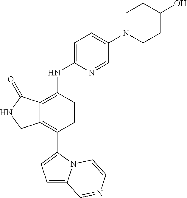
C1=C2N(C(C3=C4C(=C(NC5=CC=C(N6CCC(O)CC6)C=N5)C=C3)C(=O)NC4)=C1)C=CN=C2
